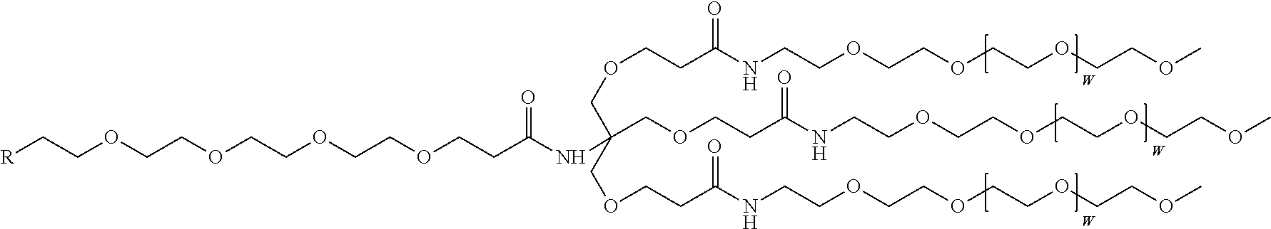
[R]CCOCCOCCOCCOCCC(NC(COCCC(NCCOCCOCCOCCOC)=O)(COCCC(NCCOCCOCCOCCOC)=O)COCCC(NCCOCCOCCOCCOC)=O)=O.[W].[W].[W]
